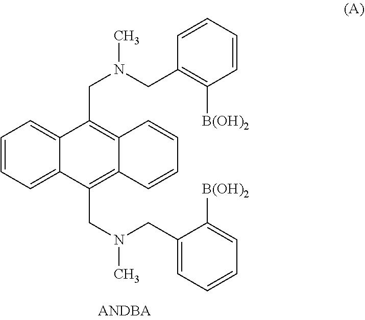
C1=CC=C2C(=C1)C(CN(CC1=C([B(OH)2])C=CC=C1)C)=C1C(=C2CN(CC2=CC=CC=C2[B(OH)2])C)C=CC=C1
